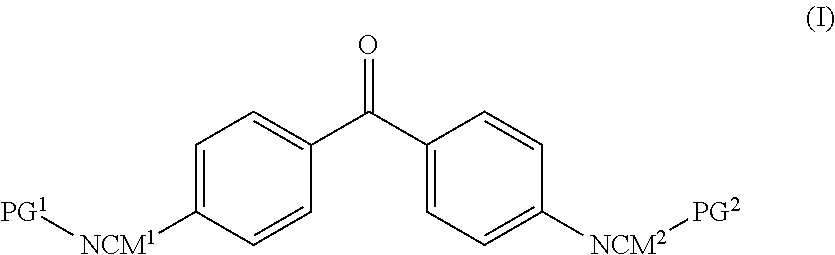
C1=C([NCM1][PG1])C=CC(C(C2=CC=C([NCM2][PG2])C=C2)=O)=C1
